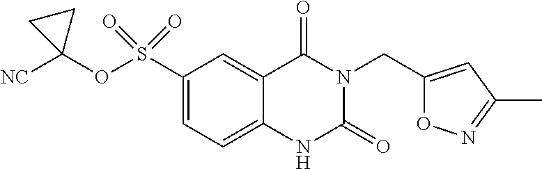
C1(S(OC2([NC])CC2)(=O)=O)=CC=C2C(=C1)C(=O)N(CC1=CC(C)=NO1)C(=O)N2
